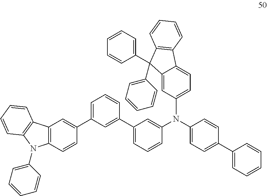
C12=C(C=CC(C3=CC=CC(C4=CC=CC(N(C5=CC=C(C6=CC=CC=C6)C=C5)C5=CC=C6C(=C5)C(C5=CC=CC=C5)(C5=CC=CC=C5)C5=C6C=CC=C5)=C4)=C3)=C1)N(C1=CC=CC=C1)C1=C2C=CC=C1
